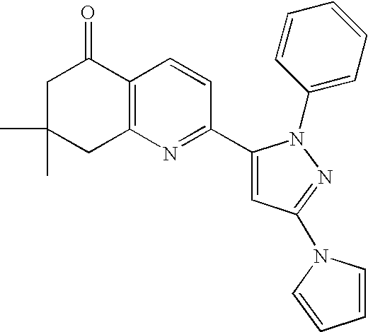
C1C(C)(C)CC2=C(C1=O)C=CC(C1=CC(N3C=CC=C3)=NN1C1=CC=CC=C1)=N2
